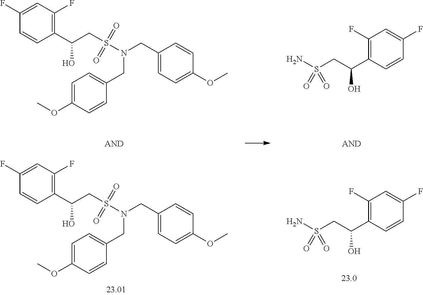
C1=C(OC)C=CC(CN(CC2=CC=C(OC)C=C2)S(CC(C2=C(F)C=C(F)C=C2)O)(=O)=O)=C1.C1=C(OC)C=CC(CN(CC2=CC=C(OC)C=C2)S(=O)(=O)CC(C2=C(F)C=C(F)C=C2)O)=C1.C1=CC(C(O)CS(N)(=O)=O)=C(F)C=C1F.C1=CC(C(O)CS(=O)(=O)N)=C(F)C=C1F
